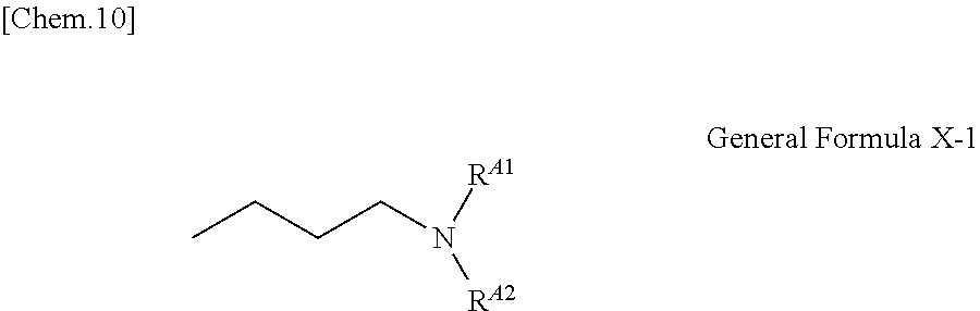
CCCCN([RA1])[RA2]
